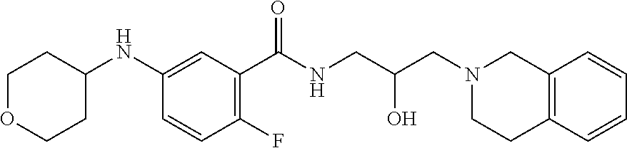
C1(NC2=CC(C(=O)NCC(O)CN3CCC4=C(C3)C=CC=C4)=C(F)C=C2)CCOCC1
